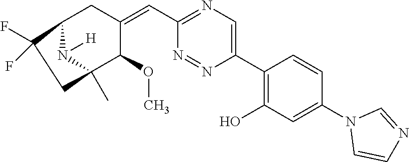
C12N([H])C(C)(C(OC)C(=CC3=NC=C(C4=C(O)C=C(N5C=CN=C5)C=C4)N=N3)C1)CC2(F)F
